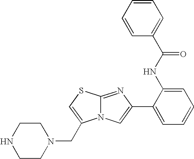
N12C(=NC(C3=CC=CC=C3NC(C3=CC=CC=C3)=O)=C1)SC=C2CN1CCNCC1
